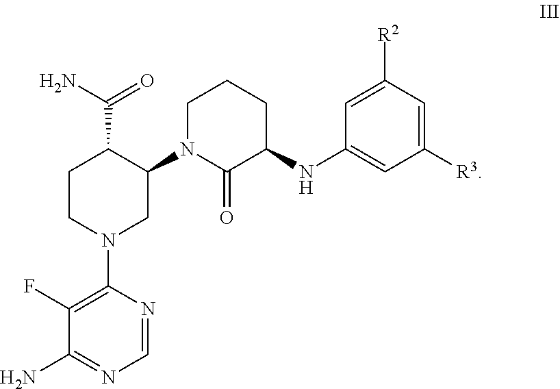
C1(F)=C(N2CC(N3CCCC(NC4=CC([R3])=CC([R2])=C4)C3=O)C(C(N)=O)CC2)N=CN=C1N
